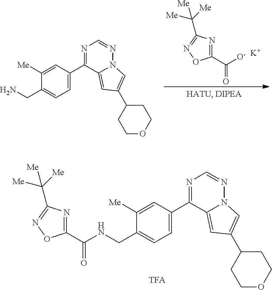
C1([Me])=CC(C2=NC=NN3C2=CC(C2CCOCC2)=C3)=CC=C1CNC(C1=NC(C([Me])([Me])[Me])=NO1)=O.C1([Me])=CC(C2=NC=NN3C2=CC(C2CCOCC2)=C3)=CC=C1CN.C1(C(=O)[O-])=NC(C([Me])([Me])[Me])=NO1.[K]
